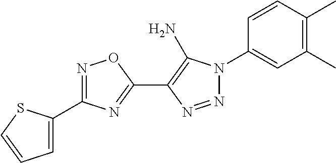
C1=C(C2=NOC(C3=C(N)N(C4=CC(C)=C(C)C=C4)N=N3)=N2)SC=C1
